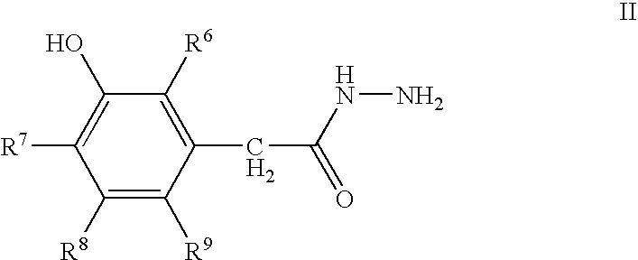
C1([R6])=C(CC(=O)NN)C([R9])=C([R8])C([R7])=C1O
